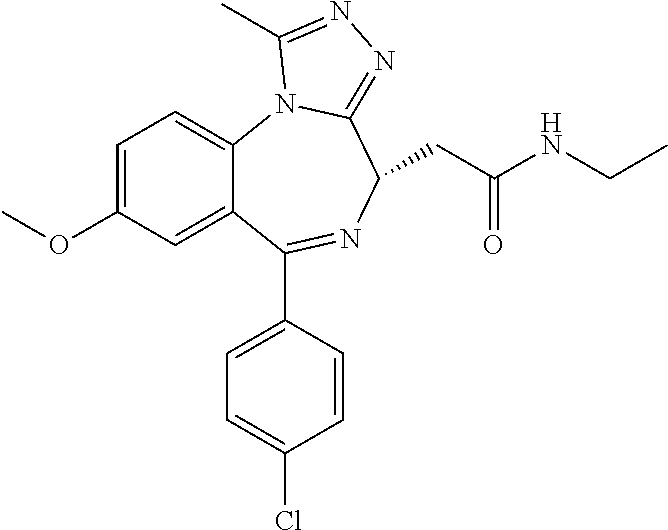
C1=C(OC)C=C2C(=C1)N1C(=NN=C1C)C(CC(NCC)=O)N=C2C1=CC=C(Cl)C=C1
